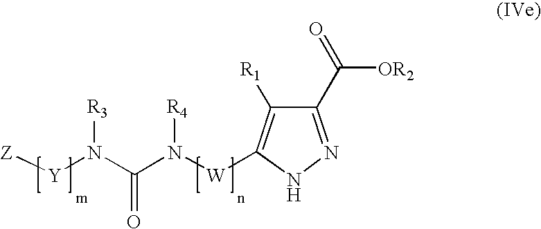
C1(C(=O)[OR2])=NNC([W]N(C(N([Y][Z])[R3])=O)[R4])=C1[R1]
